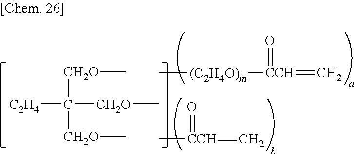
C[(C2H4O)m][CCH](=O)=C.C[CCH](=C)=O.C([CH2O]C)([CH2O]C)([CH2O]C)[C2H4]
